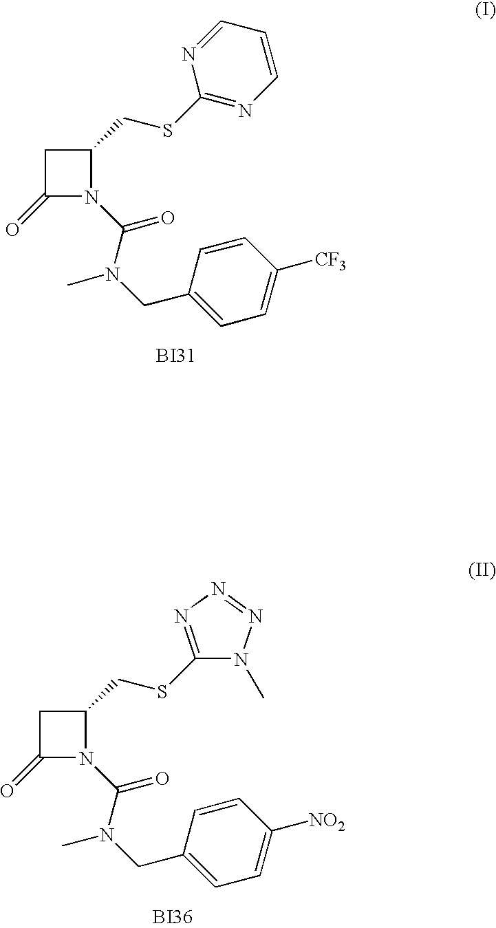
C1C(=O)N(C(N(CC2=CC=C([CF3])C=C2)C)=O)C1CSC1=NC=CC=N1.[BI31].C1C(=O)N(C(N(CC2=CC=C([NO2])C=C2)C)=O)C1CSC1=NN=NN1C.[BI36]
